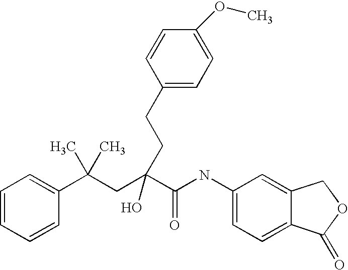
C1=CC=CC(C(CC(C(NC2=CC=C3C(=C2)COC3=O)=O)(O)CCC2=CC=C(OC)C=C2)(C)C)=C1
